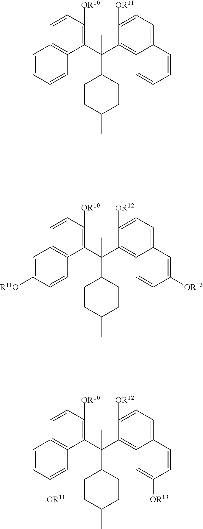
C1(C(C2=C3C(=CC=C2[OR11])C=CC=C3)(C2CCC(C)CC2)C)=C([OR10])C=CC2=C1C=CC=C2.C1(C(C2=C3C(=CC=C2[OR12])C=C([OR13])C=C3)(C)C2CCC(C)CC2)=C([OR10])C=CC2=C1C=CC([R11O])=C2.C1(C(C2=C3C(=CC=C2[OR12])C=CC([OR13])=C3)(C)C2CCC(C)CC2)=C([OR10])C=CC2=C1C=C([OR11])C=C2
